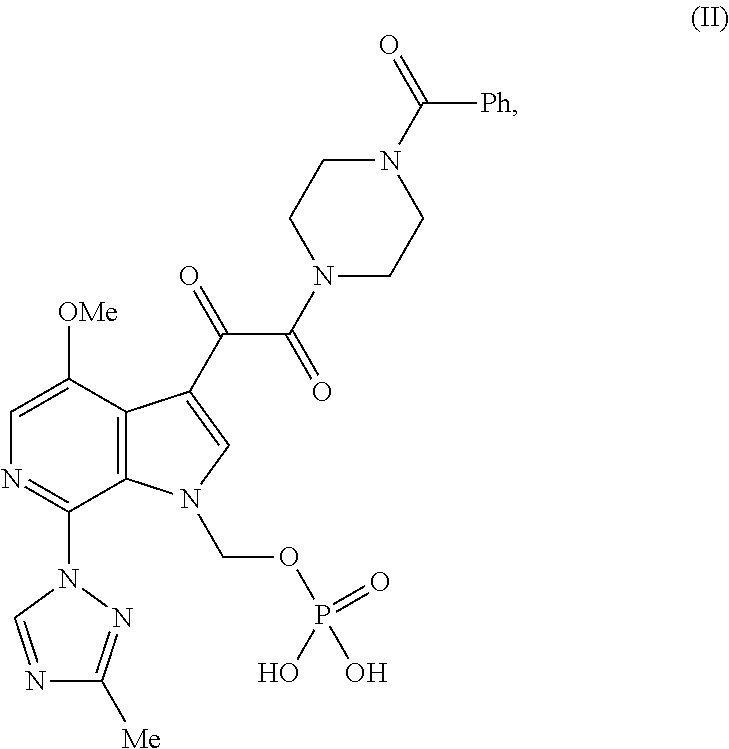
N1(C(C(=O)C2=CN(COP(=O)(O)O)C3=C2C([OMe])=CN=C3N2C=NC([Me])=N2)=O)CCN(C([Ph])=O)CC1
